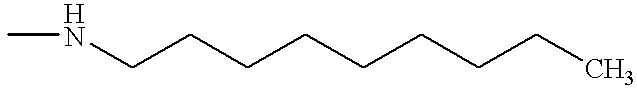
CNCCCCCCCCC
